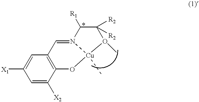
C1=C([X2])C2=C(C=C1[X1])C=N1C([R1])C([R2])([R2])O(C)[Cu]1(C)O2
